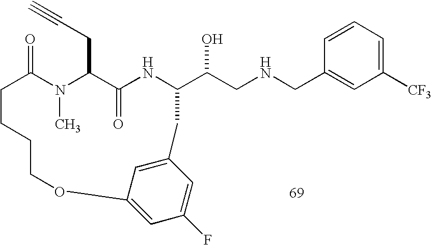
C1=CC=C([CF3])C=C1CNCC(O)C1NC(=O)C(CC#C)N(C)C(=O)CCCCOC2=CC(F)=CC(=C2)C1
